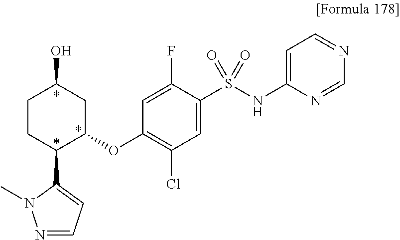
C1CC(C2=CC=NN2C)C(OC2=C(Cl)C=C(S(NC3=CC=NC=N3)(=O)=O)C(F)=C2)CC1O
